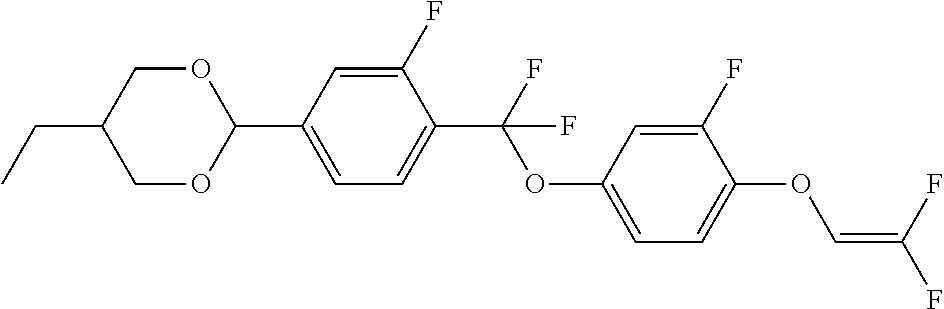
C1OC(C2=CC=C(C(F)(OC3=CC=C(OC=C(F)F)C(F)=C3)F)C(F)=C2)OCC1CC
